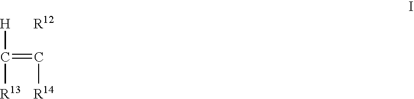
[H]C([R13])=C[R14].[R12]
